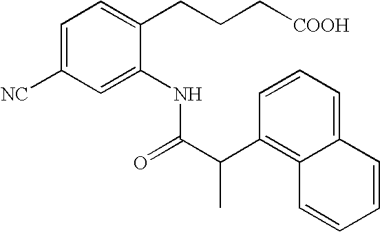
C1=CC=C2C(=C1C(C(=O)NC1=CC([NC])=CC=C1CCC[COOH])C)C=CC=C2
